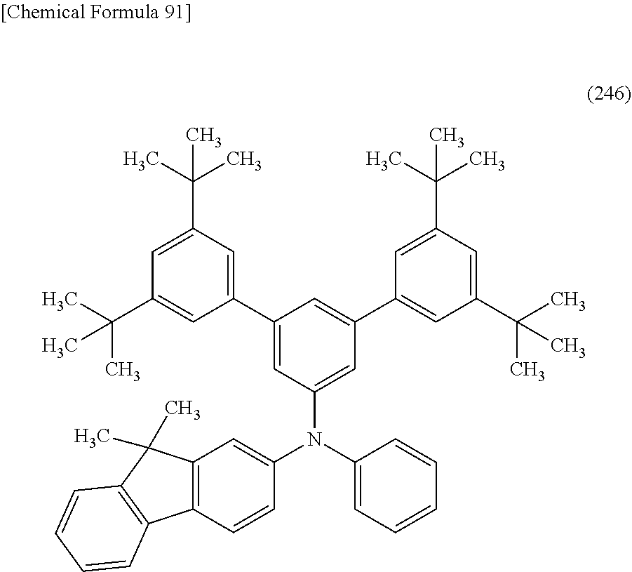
C12=C(C=CC(N(C3=CC=CC=C3)C3=CC(C4=CC(C(C)(C)C)=CC(C(C)(C)C)=C4)=CC(C4=CC(C(C)(C)C)=CC(C(C)(C)C)=C4)=C3)=C1)C1=C(C2(C)C)C=CC=C1
